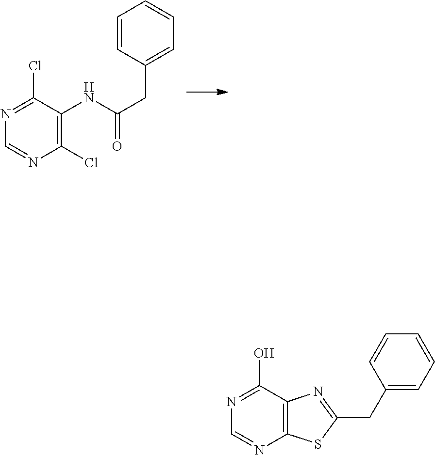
C1(Cl)=C(NC(CC2=CC=CC=C2)=O)C(Cl)=NC=N1.C12=C(C(O)=NC=N1)N=C(CC1=CC=CC=C1)S2
